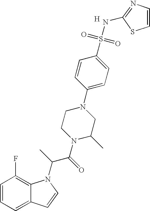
C1=CC=C2C(=C1F)N(C(C(N1C(C)CN(C3=CC=C(S(=O)(=O)NC4=NC=CS4)C=C3)CC1)=O)C)C=C2.[H]
